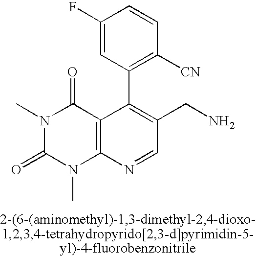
C1(F)=CC(C2=C(CN)C=NC3=C2C(=O)N(C)C(=O)N3C)=C([CN])C=C1
